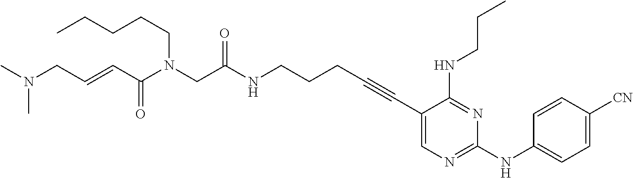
C1(C#CCCCNC(CN(C(C=CCN(C)C)=O)CCCCC)=O)=CN=C(NC2=CC=C([CN])C=C2)N=C1NCCC
